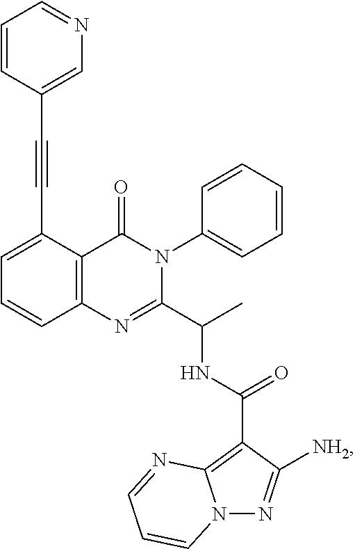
C12=C(C(C#CC3=CN=CC=C3)=CC=C1)C(=O)N(C1=CC=CC=C1)C(C(C)NC(C1=C3N(N=C1[NH2])C=CC=N3)=O)=N2
